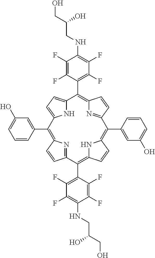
C12=C(C3=C(F)C(F)=C(NCC(CO)O)C(F)=C3F)C3=CC=C(N3)C(C3=CC(O)=CC=C3)=C3N=C(C=C3)C(C3=C(F)C(F)=C(NCC(CO)O)C(F)=C3F)=C3NC(=C(C4=CC(O)=CC=C4)C(=N1)C=C2)C=C3
